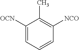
C1([OCN])=CC=CC([NCO])=C1C
